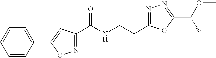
C1=CC(C2=CC(C(NCCC3=NN=C(C(OC)C)O3)=O)=NO2)=CC=C1
